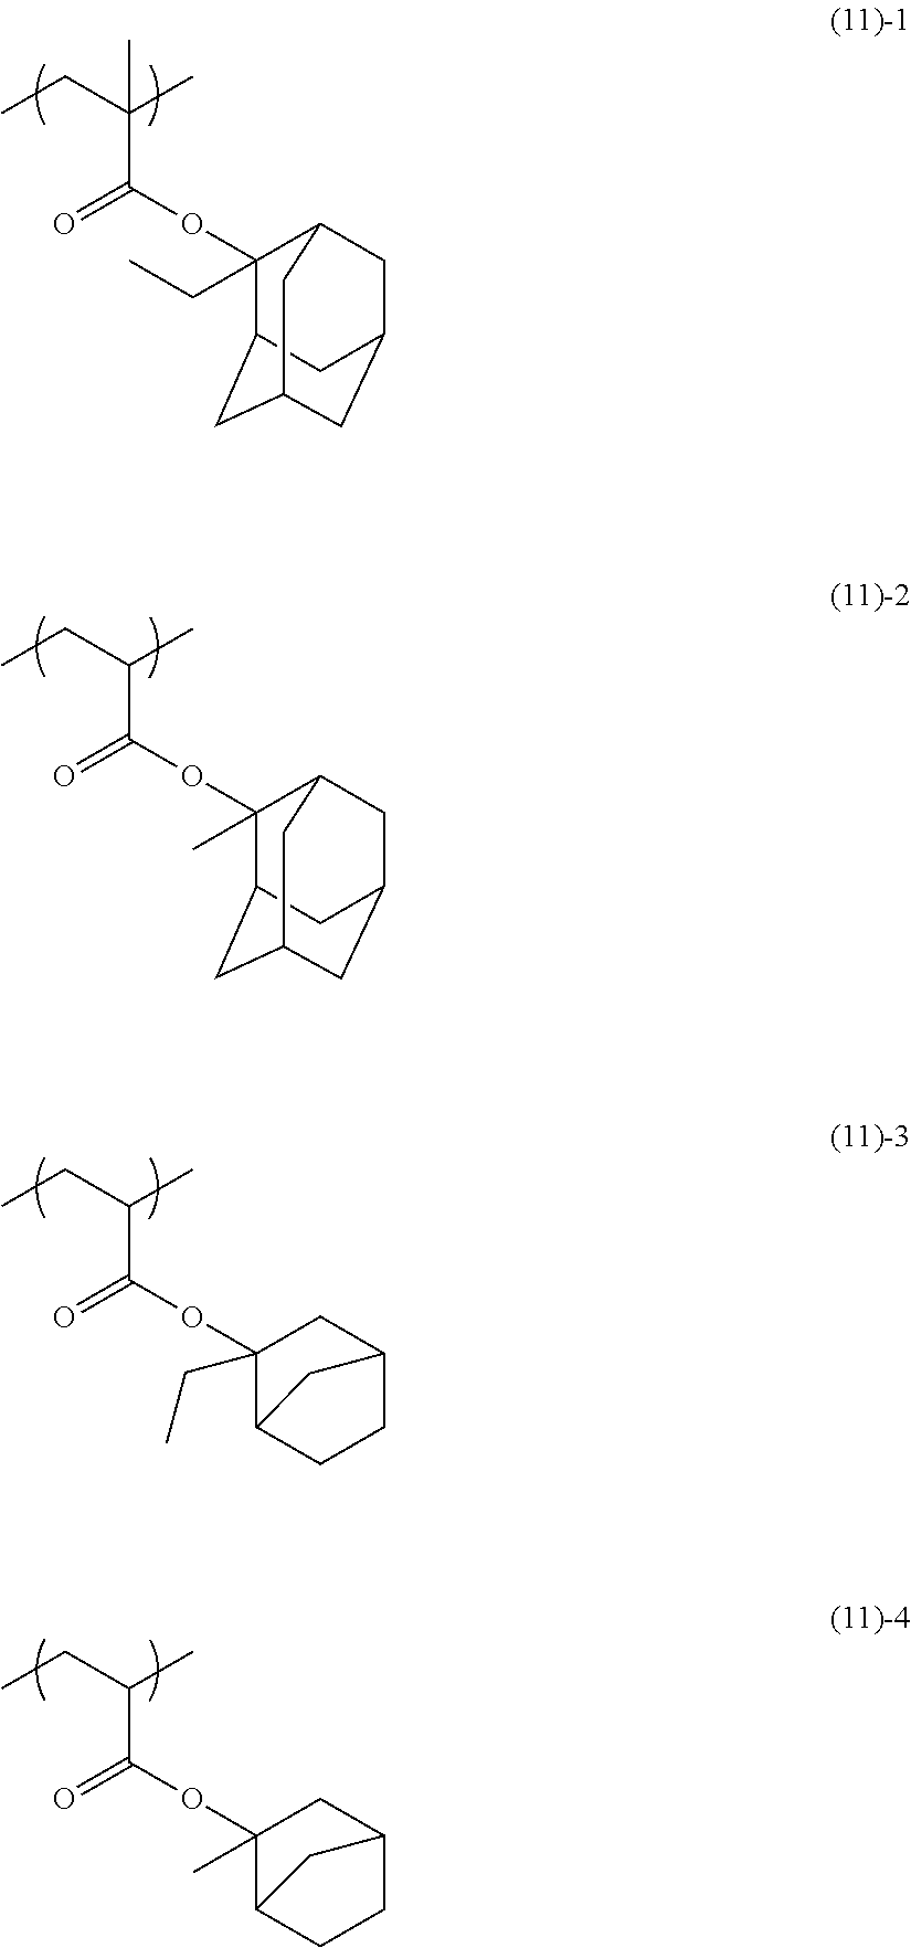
C1(CC)(OC(=O)C(CC)(C)C)C2CC3CC(CC1C3)C2.C1(C)(OC(=O)C(CC)C)C2CC3CC(CC1C3)C2.C1C2CC(CC)(OC(=O)C(CC)C)C(C1)C2.C1C2CC(C)(OC(=O)C(CC)C)C(C1)C2
